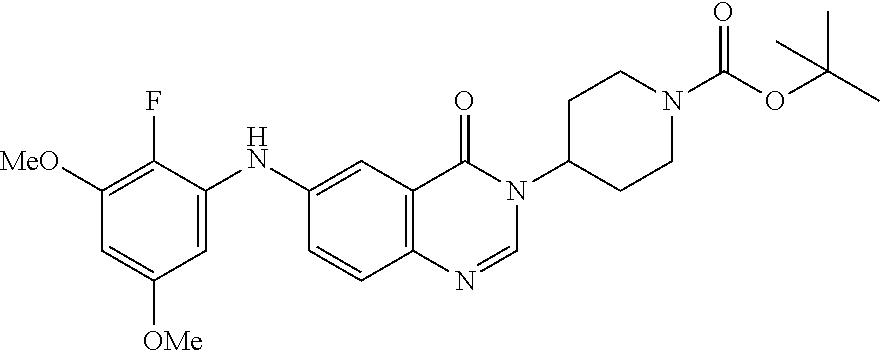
C1(NC2=CC([OMe])=CC([MeO])=C2F)=CC2=C(C=C1)N=CN(C1CCN(C(OC(C)(C)C)=O)CC1)C2=O
